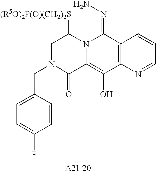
C1=C(CN2CC([(R5O)2P(O)(CH2)2S])N3C(=C(O)C4=C(C3=NN)C=CC=N4)C2=O)C=CC(F)=C1
